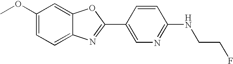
C1=C(OC)C=C2C(=C1)N=C(C1=CN=C(NCCF)C=C1)O2
